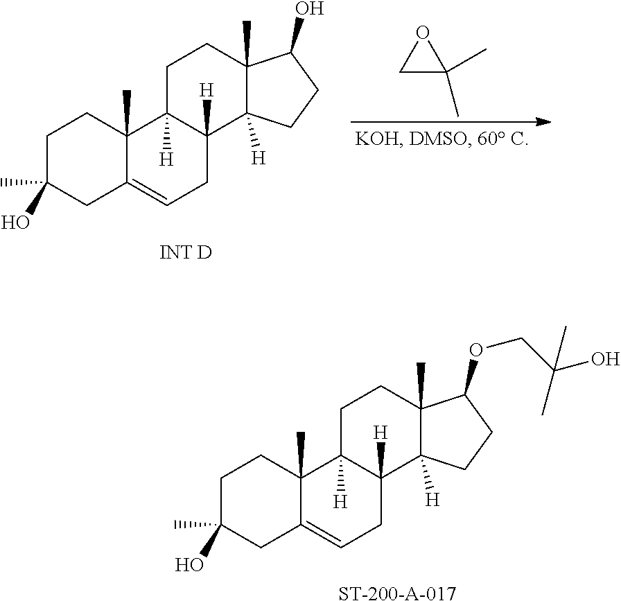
[ST-200-A-017].C1C(C)(O)CC2=CCC3([H])C([H])(C2(C)C1)CCC1(C)C3([H])CCC1OCC(O)(C)C.C1C(C)(O)CC2=CCC3([H])C([H])(C2(C)C1)CCC1(C)C3([H])CCC1O.[INT D].C1C(C)(C)O1
